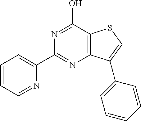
C1(C2=CC=CC=N2)=NC2=C(C(O)=N1)SC=C2C1=CC=CC=C1
